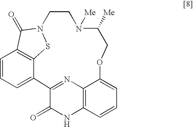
C12=NC3=C(NC1=O)C=CC=C3OCC([Me])N([Me])CCN1SC3=C(C=CC=C23)C1=O
